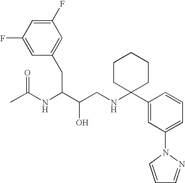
CC(NC(C(CNC1(C2=CC(N3C=CC=N3)=CC=C2)CCCCC1)O)CC1=CC(F)=CC(F)=C1)=O
